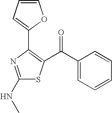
C1(NC)=NC(C2=CC=CO2)=C(C(C2=CC=CC=C2)=O)S1
